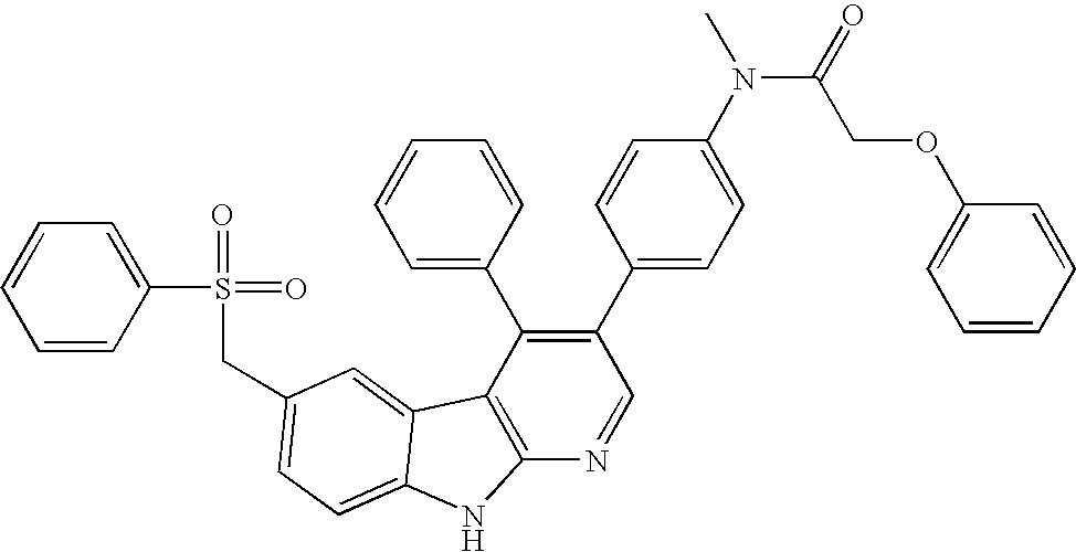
C(C1=CC=C2C(=C1)C1=C(N=CC(C3=CC=C(N(C)C(=O)COC4=CC=CC=C4)C=C3)=C1C1=CC=CC=C1)N2)S(=O)(=O)C1=CC=CC=C1
